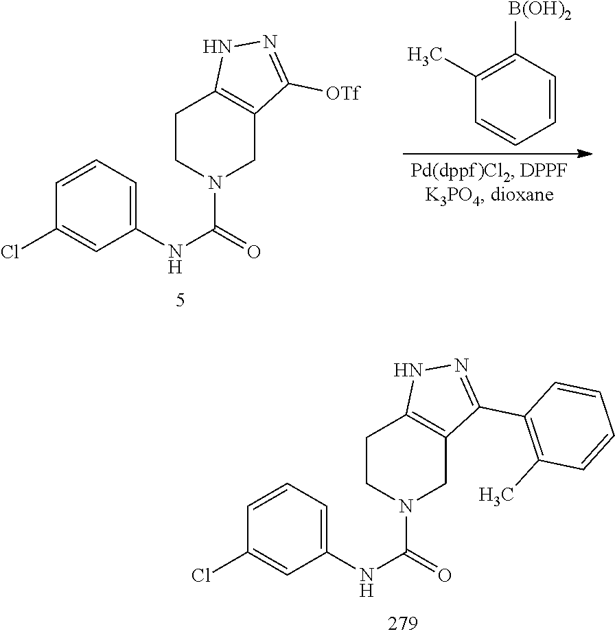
C1(NC(N2CC3=C(CC2)NN=C3[OTf])=O)=CC=CC(Cl)=C1.C1=CC([B(OH)2])=C(C)C=C1.C1(NC(N2CC3=C(CC2)NN=C3C2=C(C)C=CC=C2)=O)=CC=CC(Cl)=C1
